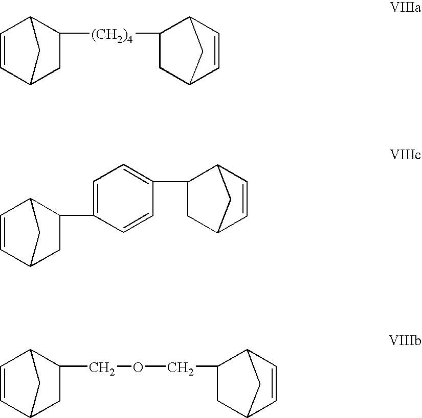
C1=CC2C([(CH2)4]C3C4CC(C3)C=C4)CC1C2.C1=CC2C(COCC3C4CC(C3)C=C4)CC1C2.C1=CC2C(C3=CC=C(C4C5CC(C4)C=C5)C=C3)CC1C2
